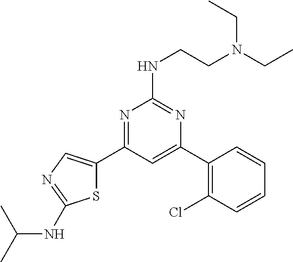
N1=C(C2=CN=C(NC(C)C)S2)C=C(C2=C(Cl)C=CC=C2)N=C1NCCN(CC)CC
